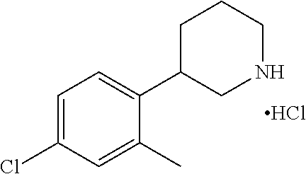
C1=C(Cl)C=C(C)C(C2CNCCC2)=C1.Cl
